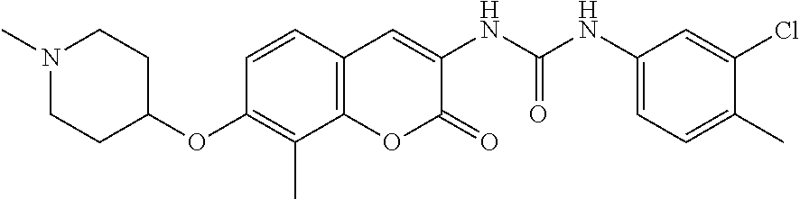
N1(C)CCC(OC2=C(C)C3=C(C=C2)C=C(NC(NC2=CC=C(C)C(Cl)=C2)=O)C(=O)O3)CC1
